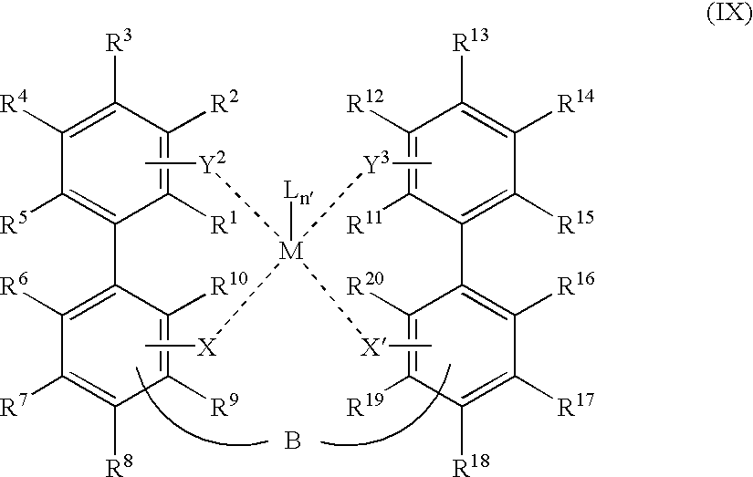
B.C1([R5])=C(C2=C([R6])C([R7])=C([R8])C([R9])=C2[R10])C([R1])=C([R2])C([R3])=C1[R4].C[Y2][M]([X]C)([Y3]C)([X]C)[Ln].C1(C2=C([R16])C([R17])=C([R18])C([R19])=C2[R20])=C([R15])C([R14])=C([R13])C([R12])=C1[R11]
